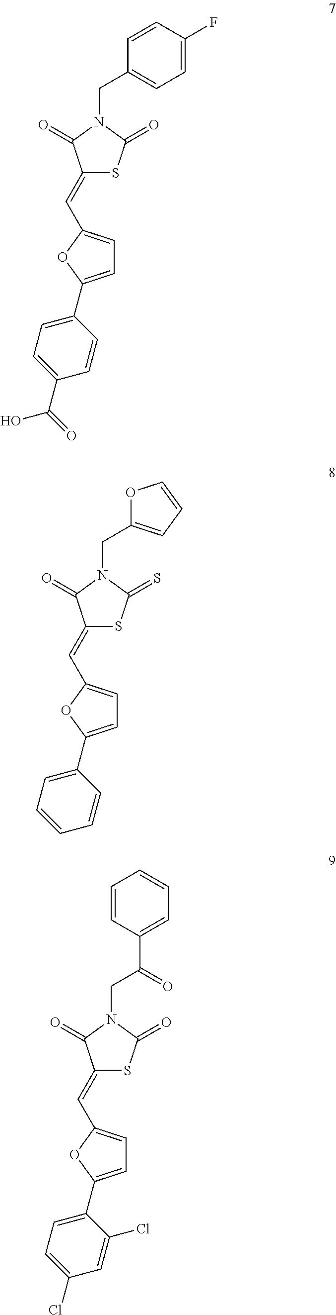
C1(=CC2=CC=C(C3=CC=C(C(=O)O)C=C3)O2)SC(=O)N(CC2=CC=C(F)C=C2)C1=O.C1(=CC2=CC=C(C3=CC=CC=C3)O2)SC(=S)N(CC2=CC=CO2)C1=O.C1(=CC2=CC=C(C3=CC=C(Cl)C=C3Cl)O2)SC(=O)N(CC(C2=CC=CC=C2)=O)C1=O
